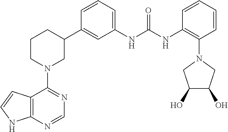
C12=C(N=CN=C1N1CC(C3=CC(NC(NC4=C(N5CC(O)C(O)C5)C=CC=C4)=O)=CC=C3)CCC1)NC=C2
